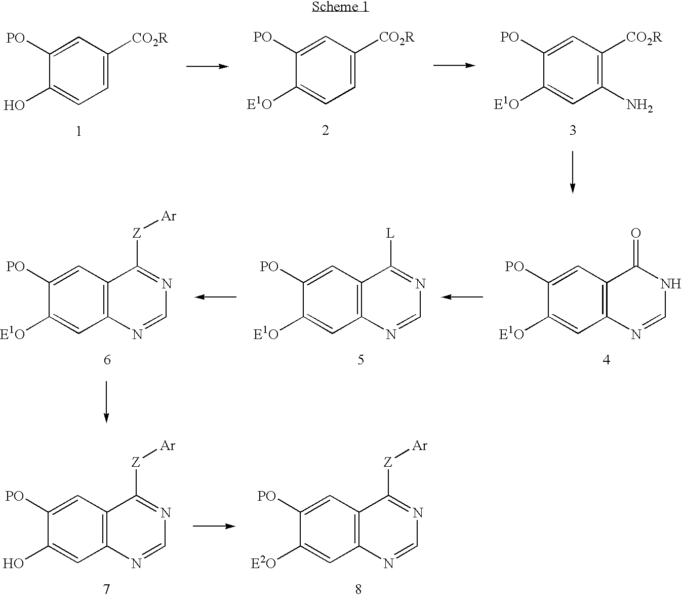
C1=C([CO2R])C=C([PO])C(O)=C1.C1=C([CO2R])C=C([PO])C([E1O])=C1.C1(N)=C([CO2R])C=C([PO])C([E1O])=C1.C12=C(C=C([PO])C([E1O])=C1)C(=O)NC=N2.C12=C(C=C([PO])C([E1O])=C1)C([L])=NC=N2.C12=C(C=C([PO])C([E1O])=C1)C([Z][Ar])=NC=N2.C12=C(C=C([PO])C([E2O])=C1)C([Z][Ar])=NC=N2.C12=C(C=C([PO])C(O)=C1)C([Z][Ar])=NC=N2
